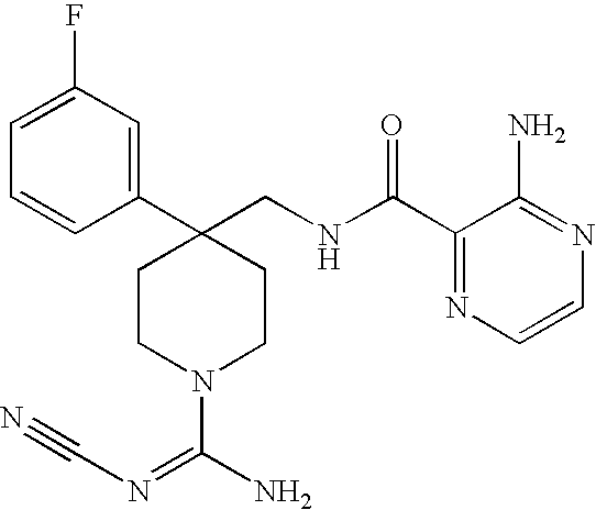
C1(C2(CNC(C3=NC=CN=C3N)=O)CCN(C(N)=NC#N)CC2)=CC(F)=CC=C1
